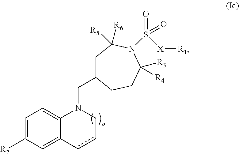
C1=C([R2])C=C2C(=C1)N(CC1CC([R6])([R5])N(S([X][R1])(=O)=O)C([R3])([R4])CC1)Ccc2
